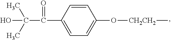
C1=C(C(C(O)(C)C)=O)C=CC(O[CH2CH2]C)=C1
